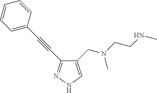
C1(CN(CCNC)C)=CNN=C1C#CC1=CC=CC=C1
